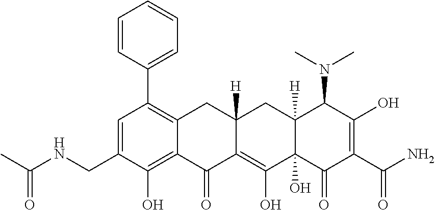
C1=C(CNC(C)=O)C(O)=C2C(=C1C1=CC=CC=C1)CC1([H])C(=C(O)C3(O)C([H])(C1)C(N(C)C)C(O)=C(C(N)=O)C3=O)C2=O
